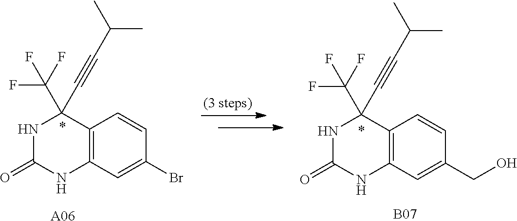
N1C(=O)NC2=C(C1(C#CC(C)C)C(F)(F)F)C=CC(CO)=C2.[B07].N1C(=O)NC2=C(C1(C#CC(C)C)C(F)(F)F)C=CC(Br)=C2.[A06]
